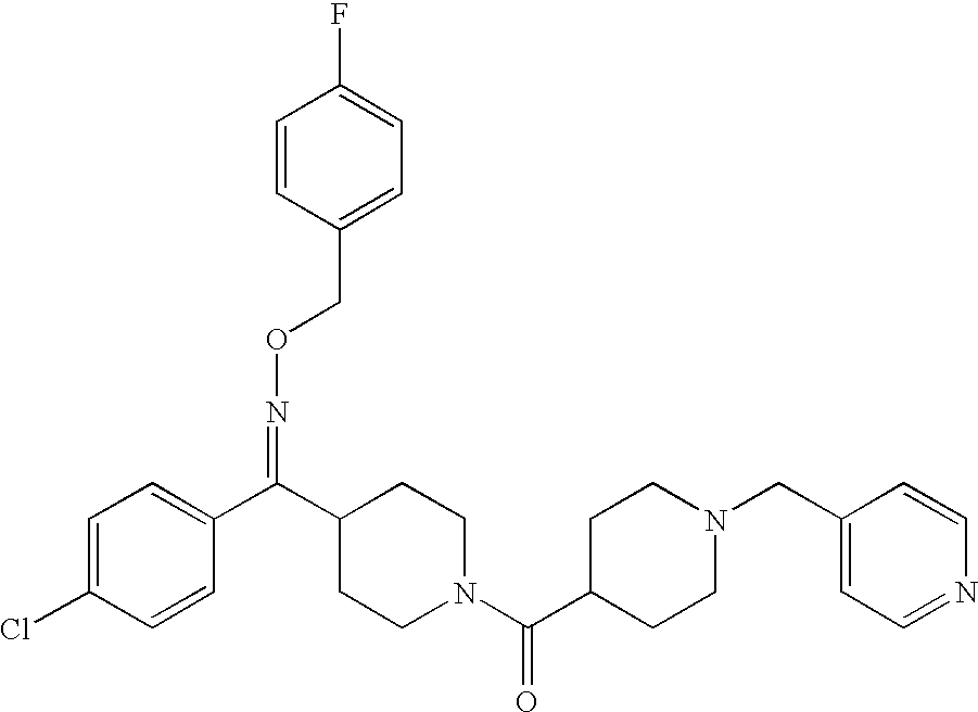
C1=C(Cl)C=CC(C(C2CCN(C(C3CCN(CC4=CC=NC=C4)CC3)=O)CC2)=NOCC2=CC=C(F)C=C2)=C1
